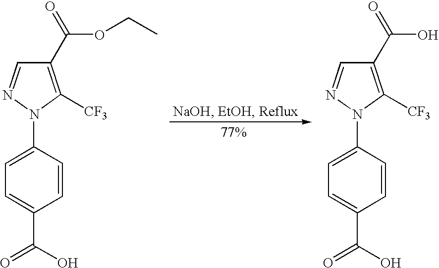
C1(C(=O)OCC)=C([CF3])N(C2=CC=C(C(=O)O)C=C2)N=C1.C1(C(=O)O)=C([CF3])N(C2=CC=C(C(=O)O)C=C2)N=C1
